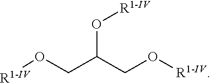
O(C(CO[R1-IV])CO[R1-IV])[R1-IV]
